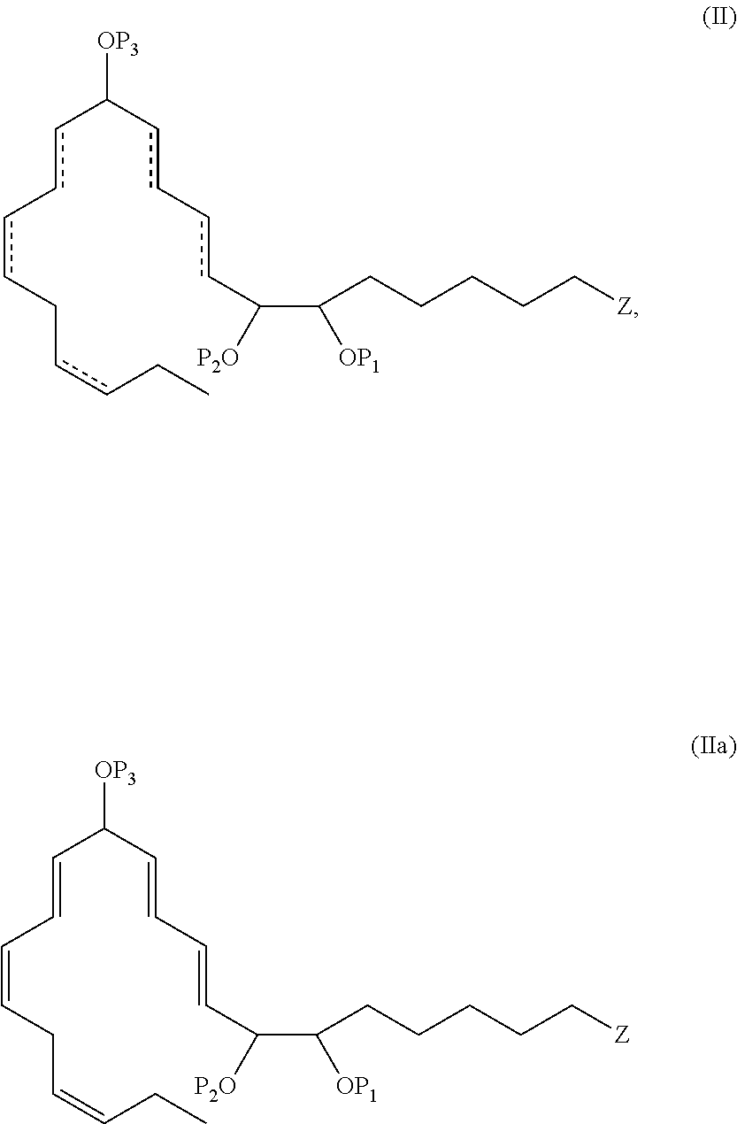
c(c-ccCccCC)C(cc-ccC(C(CCCCC[Z])[OP1])[P2O])[OP3].C(=CC=CCC=CCC)C(C=CC=CC(C(CCCCC[Z])[OP1])[P2O])[OP3]
